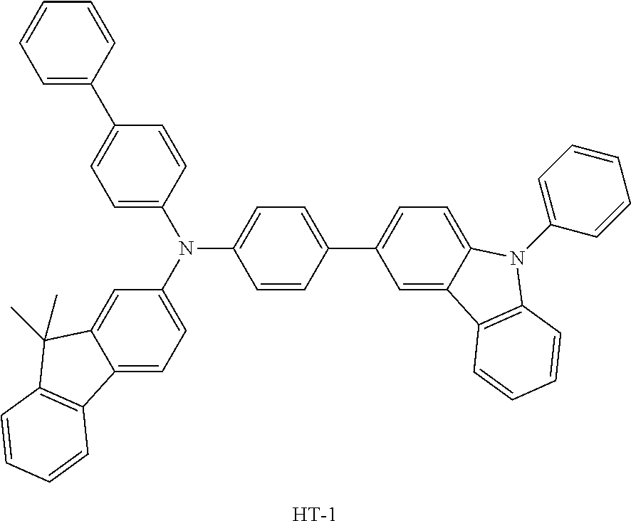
C1=CC(C2=CC=C3C(=C2)C2=C(N3C3=CC=CC=C3)C=CC=C2)=CC=C1N(C1=CC=C2C(=C1)C(C)(C)C1=C2C=CC=C1)C1=CC=C(C2=CC=CC=C2)C=C1.[H]
